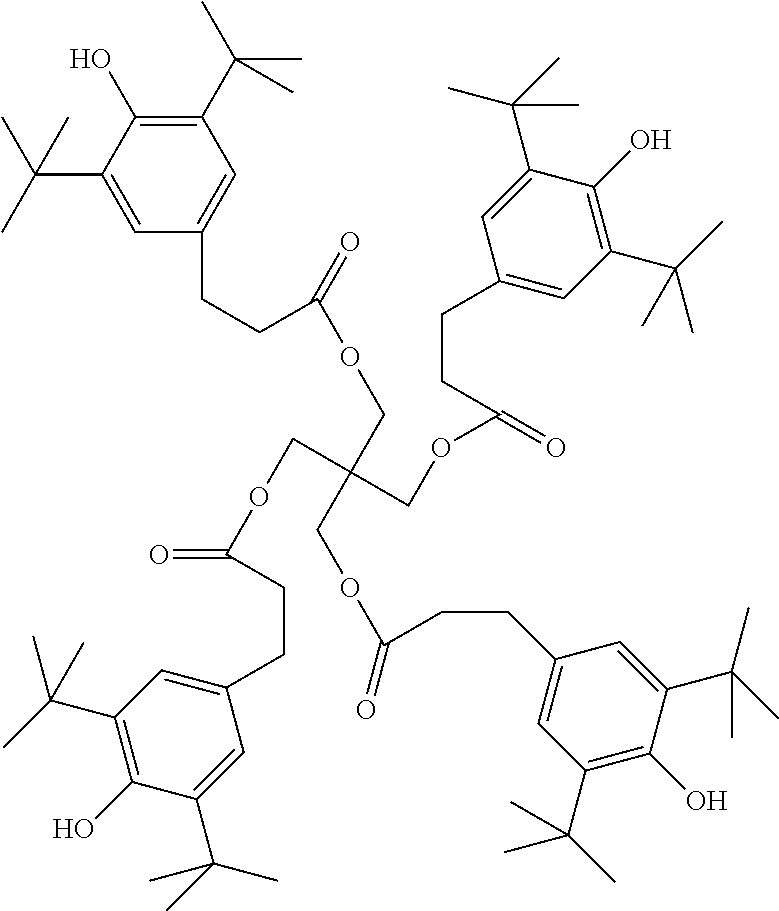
C1(C(C)(C)C)=C(O)C(C(C)(C)C)=CC(CCC(OCC(COC(CCC2=CC(C(C)(C)C)=C(O)C(C(C)(C)C)=C2)=O)(COC(=O)CCC2=CC(C(C)(C)C)=C(O)C(C(C)(C)C)=C2)COC(CCC2=CC(C(C)(C)C)=C(O)C(C(C)(C)C)=C2)=O)=O)=C1
